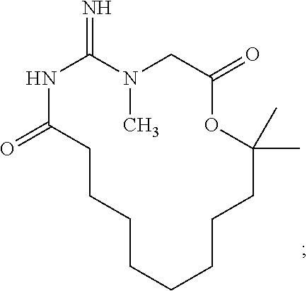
N1C(=O)CCCCCCCCC(C)(C)OC(=O)CN(C)C1=N
